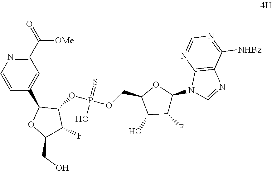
C1(C(=O)[OMe])=NC=CC(C2OC(CO)C(F)C2OP(OCC2C(O)C(F)C(N3C=NC4=C3N=CN=C4[NHBz])O2)(=S)O)=C1
